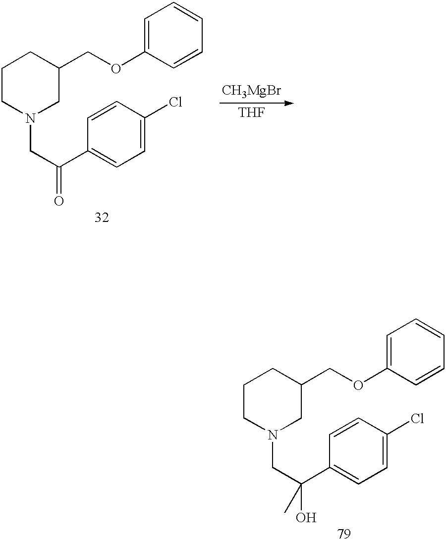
C1CN(CC(C2=CC=C(Cl)C=C2)=O)CC(COC2=CC=CC=C2)C1.[CH3MgBr].[THF].C1CN(CC(C2=CC=C(Cl)C=C2)(O)C)CC(COC2=CC=CC=C2)C1
